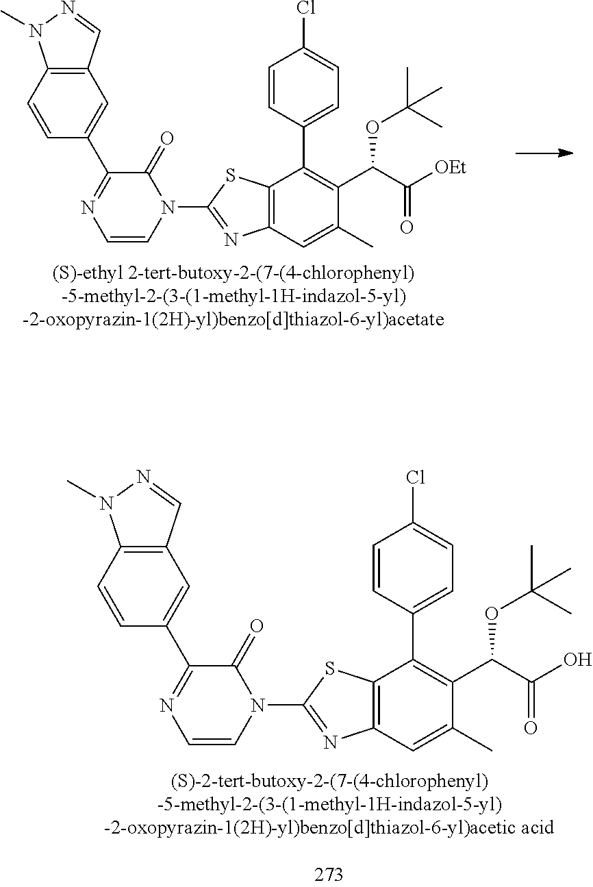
N1(C2=NC3=C(S2)C(C2=CC=C(Cl)C=C2)=C(C(C(=O)O)OC(C)(C)C)C(C)=C3)C(=O)C(C2=CC3=C(C=C2)N(C)N=C3)=NC=C1.N1(C2=NC3=C(S2)C(C2=CC=C(Cl)C=C2)=C(C(C(=O)[OEt])OC(C)(C)C)C(C)=C3)C(=O)C(C2=CC3=C(C=C2)N(C)N=C3)=NC=C1
